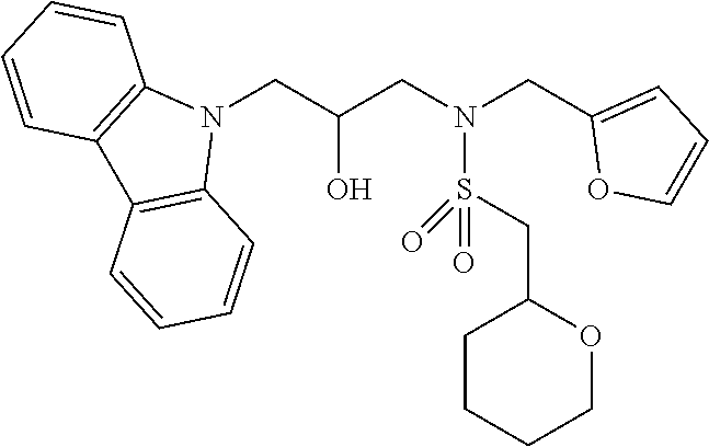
N1(CC(CN(CC2=CC=CO2)S(CC2CCCCO2)(=O)=O)O)C2=C(C3=C1C=CC=C3)C=CC=C2
